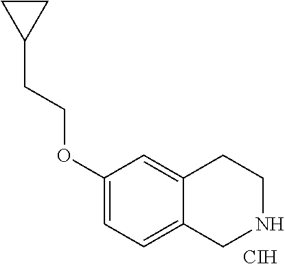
C(COC1=CC=C2C(=C1)CCNC2)C1CC1.[CIH]
